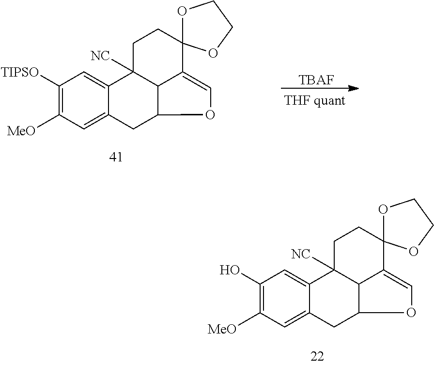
C12=CC([MeO])=C(O)C=C1C1([NC])C3C(C2)OC=C3C2(CC1)OCCO2.C12=CC([MeO])=C([TIPSO])C=C1C1([NC])C3C(C2)OC=C3C2(CC1)OCCO2.[TBAF]
